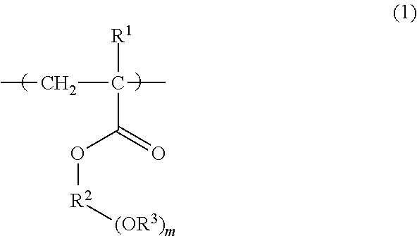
C(C([R1])(C)CC)(=O)O[R2][(OR3)m]
